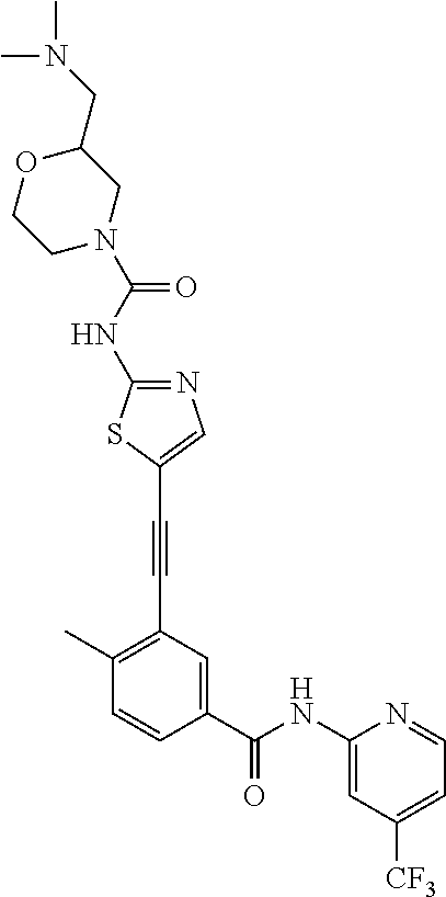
C1(C)=C(C#CC2=CN=C(NC(N3CC(CN(C)C)OCC3)=O)S2)C=C(C(NC2=CC([CF3])=CC=N2)=O)C=C1
